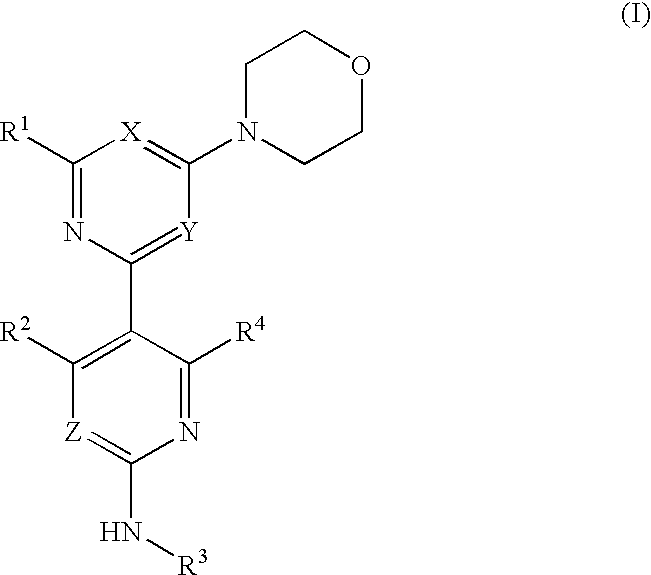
C1([R1])=NC(C2=C([R2])[Z]=C(N[R3])N=C2[R4])=[Y]C(N2CCOCC2)=[X]1
